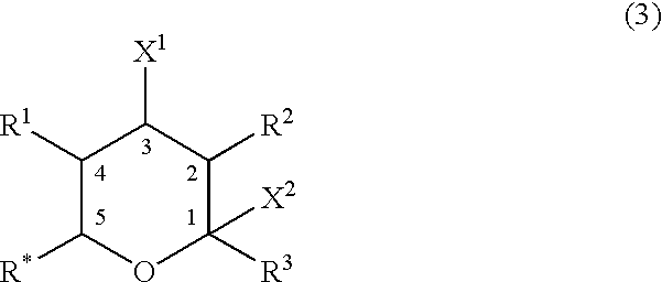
C1([R1])C([R*])OC([R3])([X2])C([R2])C1[X1]
